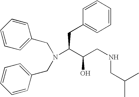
N(CC1=CC=CC=C1)(CC1=CC=CC=C1)C(CC1=CC=CC=C1)C(CNCC(C)C)O
